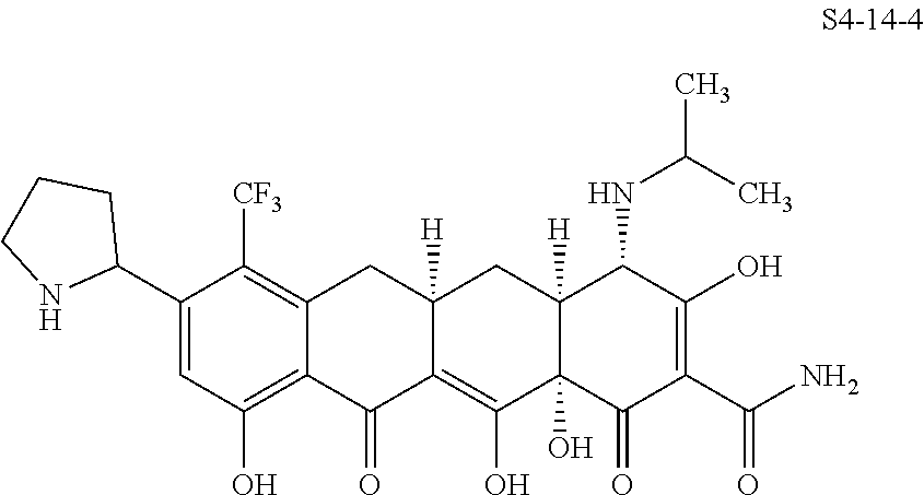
C1(C2CCCN2)=CC(O)=C2C(=C1[CF3])CC1([H])C(=C(O)C3(O)C([H])(C1)C(NC(C)C)C(O)=C(C(N)=O)C3=O)C2=O
